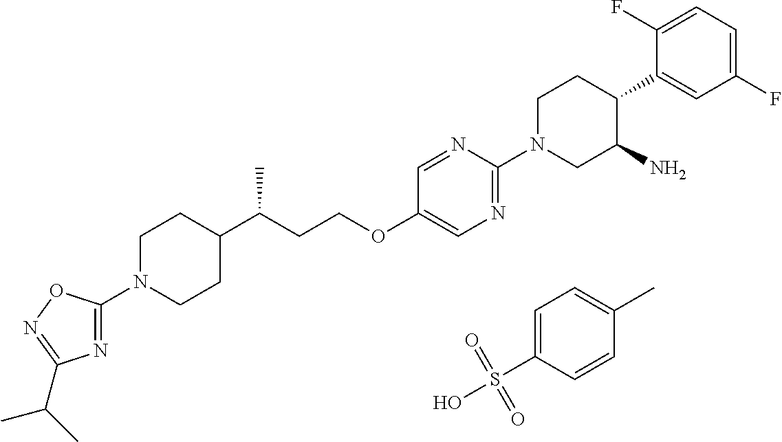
C1=C(S(O)(=O)=O)C=CC(C)=C1.N1(C2=NC(C(C)C)=NO2)CCC(C(CCOC2=CN=C(N3CC(N)C(C4=CC(F)=CC=C4F)CC3)N=C2)C)CC1
